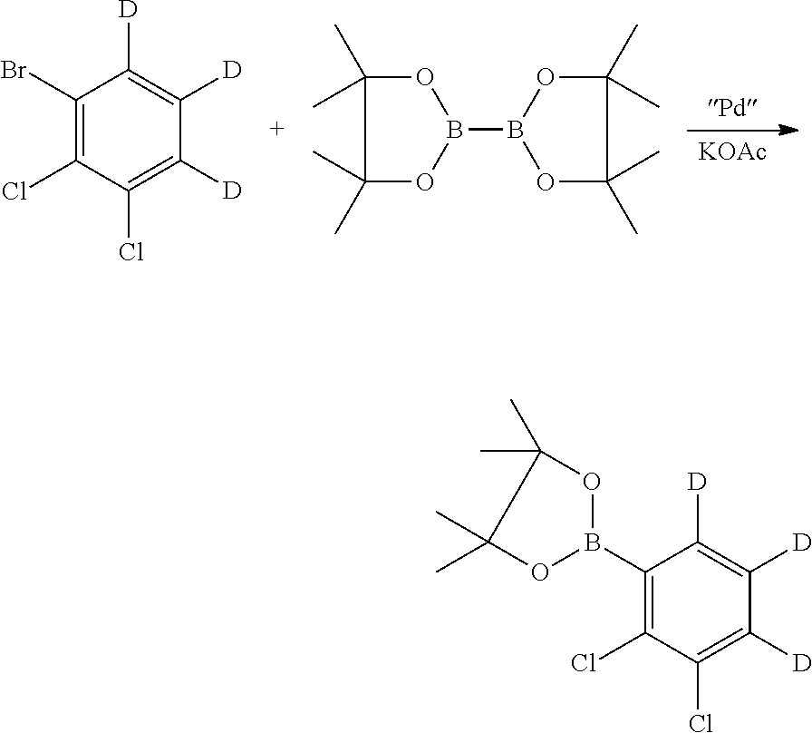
[Pd].[KOAc].C1(C)(C)OB(B2OC(C)(C)C(C)(C)O2)OC1(C)C.C1(Br)=C(Cl)C(Cl)=C([D])C([D])=C1[D].C1(B2OC(C)(C)C(C)(C)O2)=C(Cl)C(Cl)=C([D])C([D])=C1[D]
